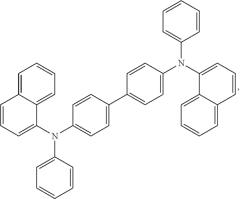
C1(C2=CC=C(N(C3=CC=CC4=CC=CC=C34)C3=CC=CC=C3)C=C2)=CC=C(N(C2=CC=CC3=CC=CC=C23)C2=CC=CC=C2)C=C1
